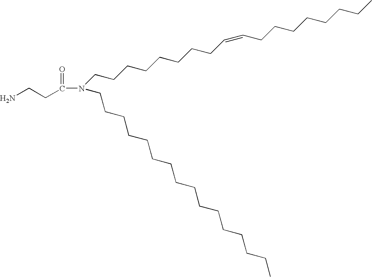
NCCC(N(CCCCCCCCC=CCCCCCCCC)CCCCCCCCCCCCCCCC)=O
